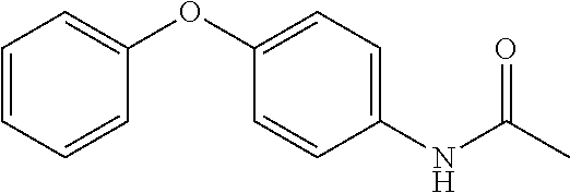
C1=CC=CC(OC2=CC=C(NC(C)=O)C=C2)=C1
